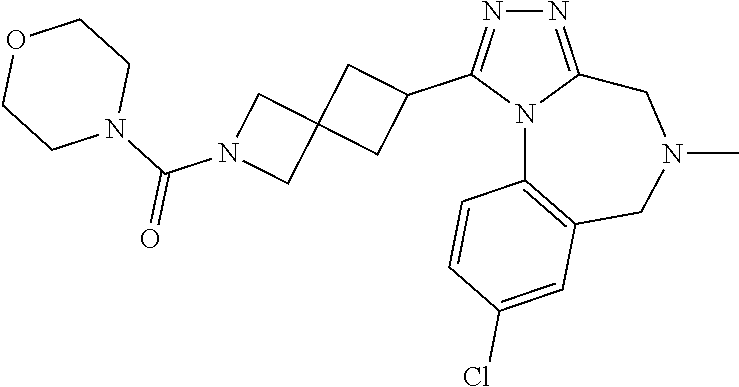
N1=C2N(C(C3CC4(C3)CN(C(N3CCOCC3)=O)C4)=N1)C1=C(CN(C)C2)C=C(Cl)C=C1
